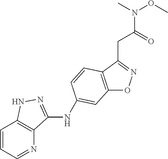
C12=C(C(CC(N(OC)C)=O)=NO1)C=CC(NC1=NNC3=C1N=CC=C3)=C2
